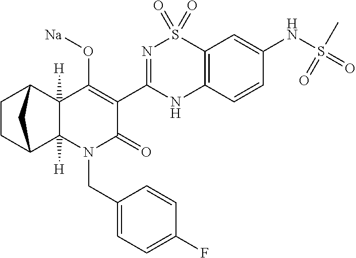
C1(O[Na])=C(C2=NS(=O)(=O)C3=C(N2)C=CC(NS(=O)(C)=O)=C3)C(=O)N(CC2=CC=C(F)C=C2)C2([H])C1([H])C1CCC2C1
